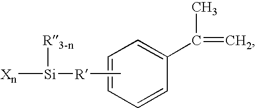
C1=CC(C(=C)C)=CC=C1.C[R][Si]([Xn])[R3-n]
